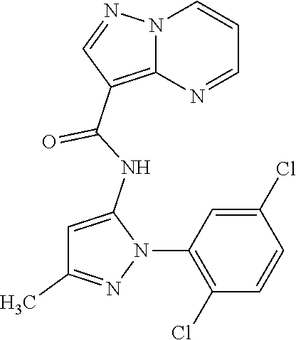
N12C(=C(C(NC3=CC(C)=NN3C3=C(Cl)C=CC(Cl)=C3)=O)C=N1)N=CC=C2
